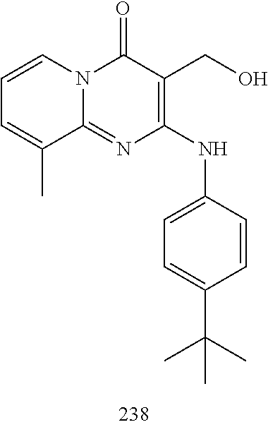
C1=CC=C(C)C2=NC(NC3=CC=C(C(C)(C)C)C=C3)=C(CO)C(=O)N12
